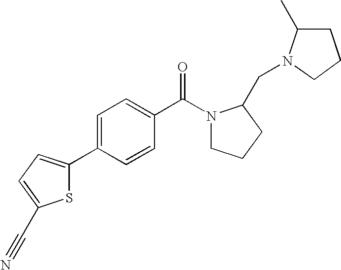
C1C(C)N(CC2N(C(C3=CC=C(C4=CC=C(C#N)S4)C=C3)=O)CCC2)CC1
